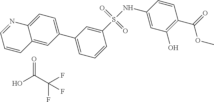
C12=CC=C(C3=CC=CC(S(NC4=CC(O)=C(C(=O)OC)C=C4)(=O)=O)=C3)C=C1C=CC=N2.OC(C(F)(F)F)=O
